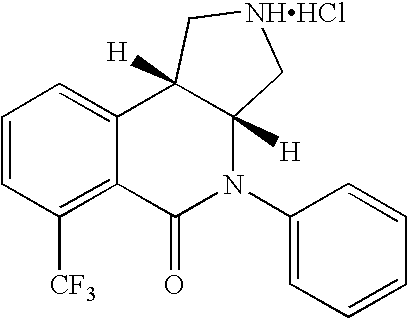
C1=CC([CF3])=C2C(=C1)C1([H])C([H])(N(C3=CC=CC=C3)C2=O)C[NHHCl]C1
